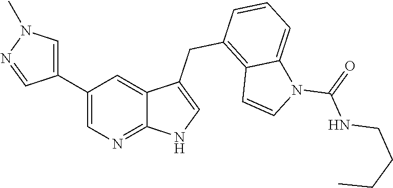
C1(C2=CN(C)N=C2)=CN=C2C(=C1)C(CC1=C3C(=CC=C1)N(C(NCCCC)=O)C=C3)=CN2
